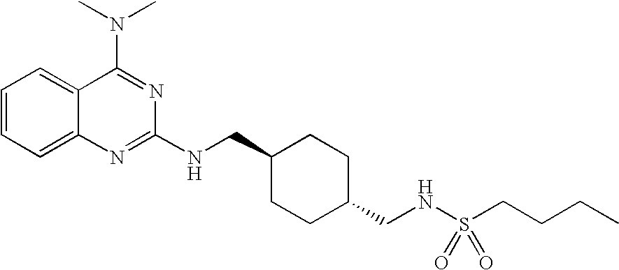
C1=CC=C2C(=C1)C(N(C)C)=NC(NCC1CCC(CNS(CCCC)(=O)=O)CC1)=N2
